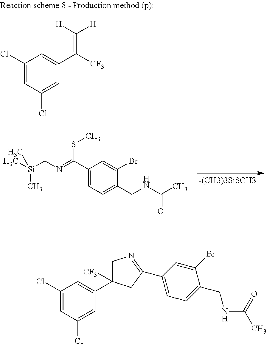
C1(Cl)=CC(Cl)=CC(C([CF3])=C([H])[H])=C1.C1(C(=NC[Si](C)(C)C)SC)=CC=C(CNC(C)=O)C(Br)=C1.C1(Cl)=CC(Cl)=CC(C2([CF3])CN=C(C3=CC=C(CNC(C)=O)C(Br)=C3)C2)=C1
